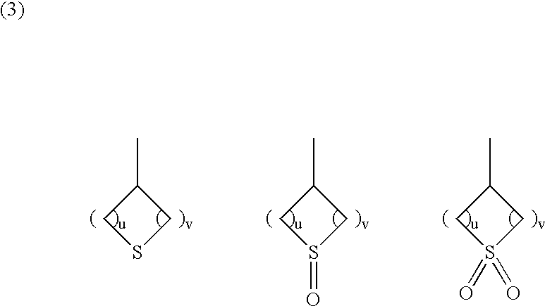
CC1CSC1.CC1CS(=O)C1.CC1CS(=O)(=O)C1
